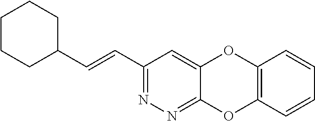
C1(C=CC2CCCCC2)=NN=C2C(=C1)OC1=C(O2)C=CC=C1
